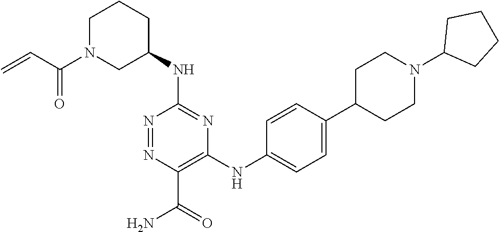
C1(NC2=NC(NC3=CC=C(C4CCN(C5CCCC5)CC4)C=C3)=C(C(=O)N)N=N2)CCCN(C(=O)C=C)C1
